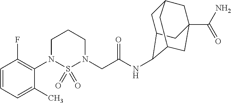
C1=CC=C(C)C(N2S(=O)(=O)N(CC(NC3C4CC5CC(C(N)=O)(CC3C5)C4)=O)CCC2)=C1F
